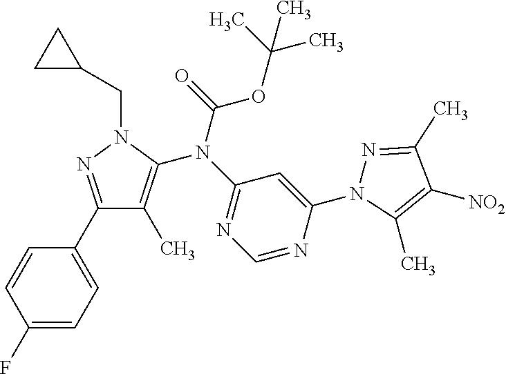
C1(F)=CC=C(C2=NN(CC3CC3)C(N(C3=NC=NC(N4N=C(C)C([NO2])=C4C)=C3)C(=O)OC(C)(C)C)=C2C)C=C1
